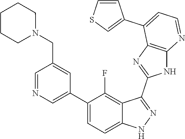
C1=NC=C(C2=CC=C3C(=C2F)C(C2=NC4=C(N2)N=CC=C4C2=CSC=C2)=NN3)C=C1CN1CCCCC1
